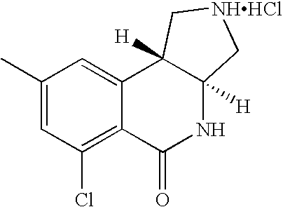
C1(C)=CC(Cl)=C2C(=C1)C1([H])C([H])(NC2=O)C[NHHCl]C1
